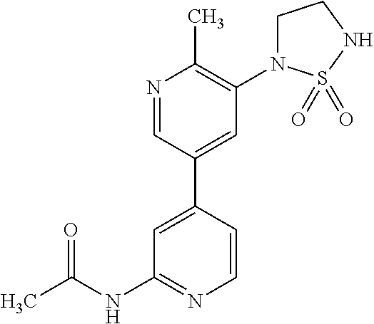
C1=CC(C2=CC(N3CCNS3(=O)=O)=C(C)N=C2)=CC(NC(C)=O)=N1
